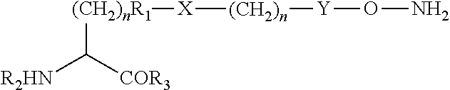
[(CH2)nR1](C([R2HN])[COR3])[X][(CH2)n][Y]ON
